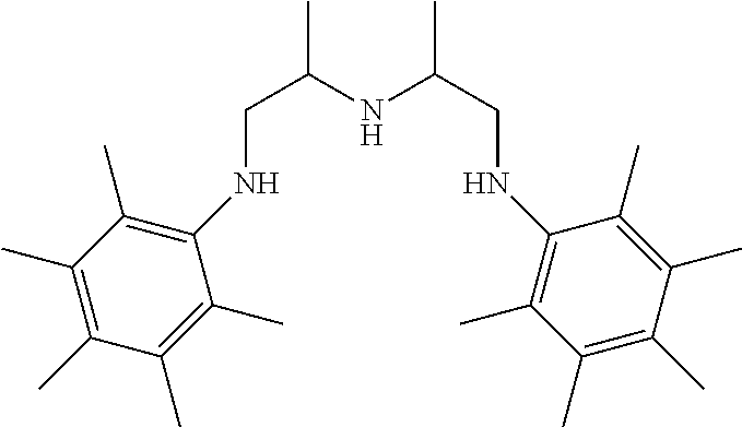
C(NC1=C(C)C(C)=C(C)C(C)=C1C)C(NC(CNC1=C(C)C(C)=C(C)C(C)=C1C)C)C
